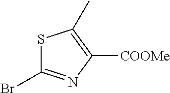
S1C(Br)=NC([COOMe])=C1C
